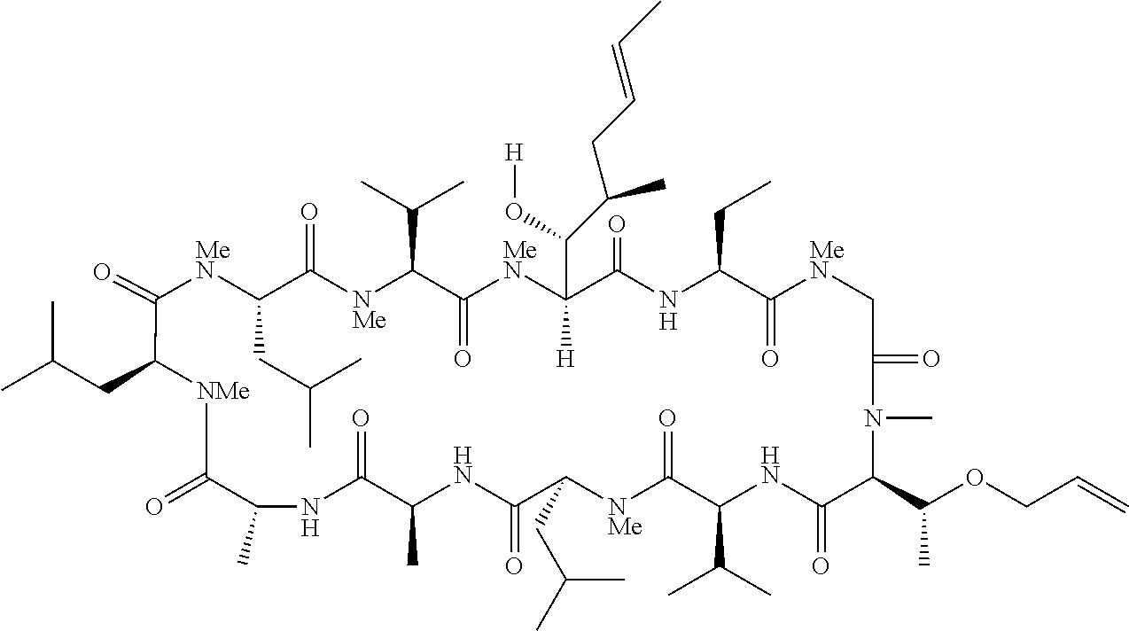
[MeN]1C(CC(C)C)C(=O)[NMe]C(C(C)C)C(=O)[MeN]C(C(O[H])C(CC=CC)C)([H])C(=O)NC(CC)C(=O)[MeN]CC(=O)N(C)C(C(OCC=C)C)C(=O)NC(C(C)C)C(=O)[NMe]C(CC(C)C)C(=O)NC(C)C(=O)NC(C)C(=O)[NMe]C(CC(C)C)C1=O
